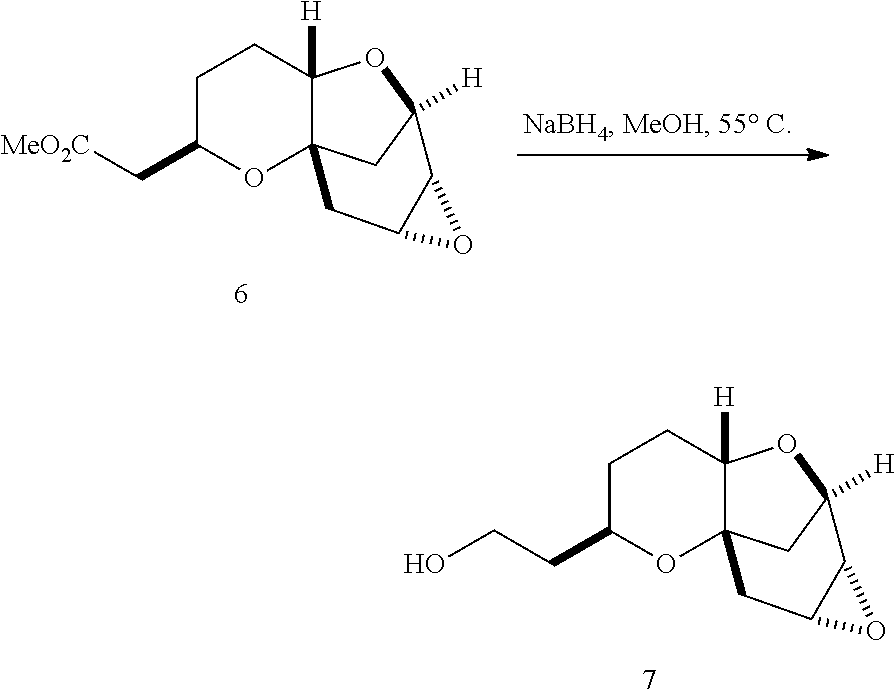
C1C(C[MeO2C])OC23C([H])(C1)OC([H])(C2)C1C(C3)O1.C1C(CCO)OC23C([H])(C1)OC([H])(C2)C1C(C3)O1
